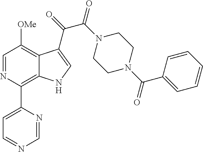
C1=NC=NC(C2=C3C(=C([OMe])C=N2)C(C(=O)C(N2CCN(C(C4=CC=CC=C4)=O)CC2)=O)=CN3)=C1
